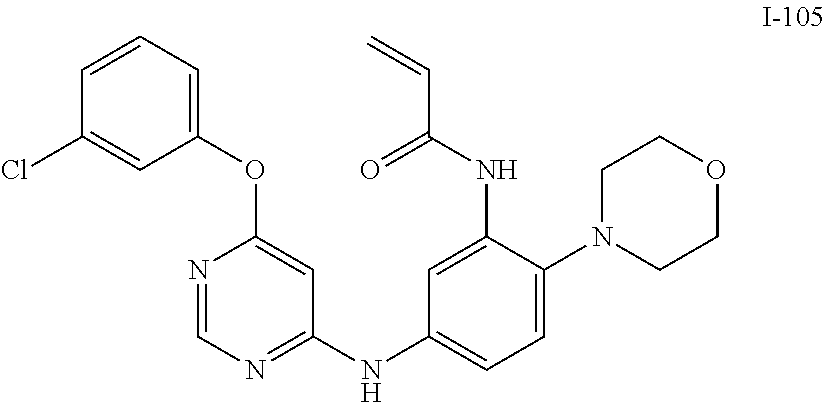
C1(NC(=O)C=C)=CC(NC2=NC=NC(OC3=CC=CC(Cl)=C3)=C2)=CC=C1N1CCOCC1
